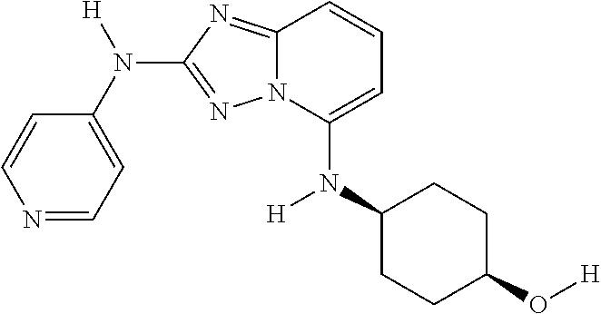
C1=CN=CC=C1N([H])C1=NN2C(=N1)C=CC=C2N(C1CCC(O[H])CC1)[H]
